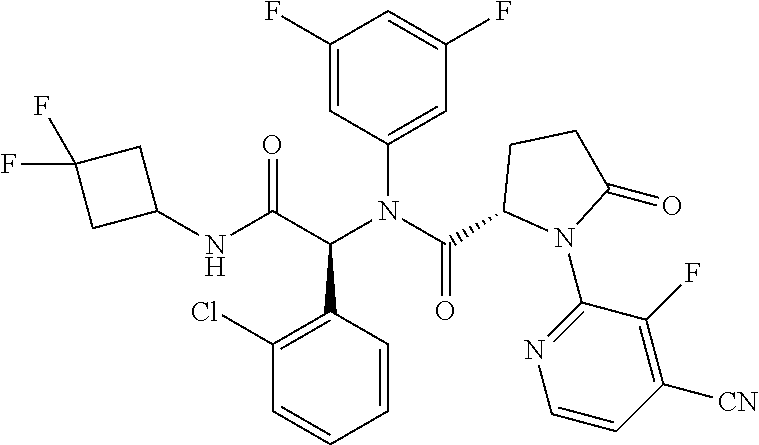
C1(N(C(C2N(C3=NC=CC([CN])=C3F)C(=O)CC2)=O)C(C(NC2CC(F)(F)C2)=O)C2=C(Cl)C=CC=C2)=CC(F)=CC(F)=C1
